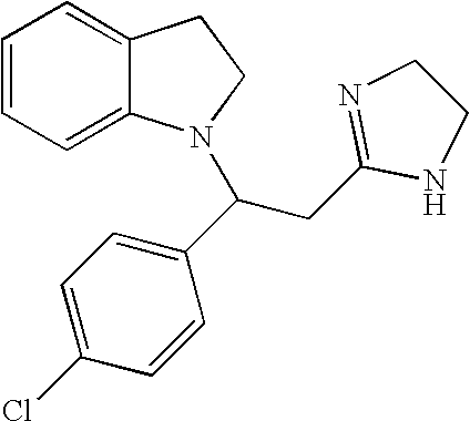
C1=CC=C2C(=C1)CCN2C(CC1=NCCN1)C1=CC=C(Cl)C=C1
